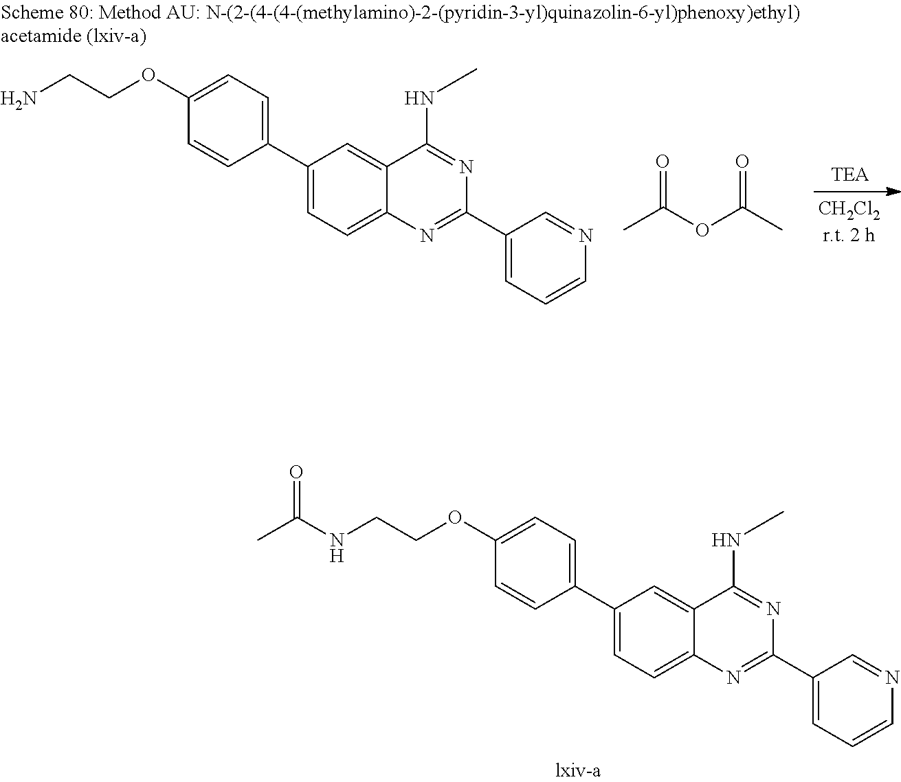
C1(C2=CC=C(OCCNC(C)=O)C=C2)=CC=C2C(=C1)C(NC)=NC(C1=CC=CN=C1)=N2.C1(C2=CC=C(OCCN)C=C2)=CC=C2C(=C1)C(NC)=NC(C1=CC=CN=C1)=N2.CC(OC(C)=O)=O
